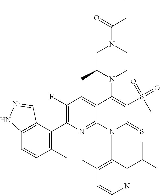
C1=CN=C(C(C)C)C(N2C(=S)C(S(=O)(=O)C)=C(N3C(C)CN(C(C=C)=O)CC3)C3=CC(F)=C(C4=C(C)C=CC5=C4C=NN5)N=C23)=C1C
